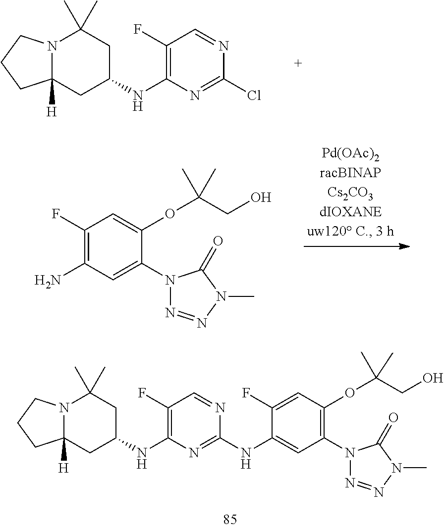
C12([H])N(CCC1)C(C)(C)CC(NC1=C(F)C=NC(Cl)=N1)C2.C1(N2N=NN(C)C2=O)=CC(N)=C(F)C=C1OC(C)(C)CO.C12([H])N(CCC1)C(C)(C)CC(NC1=C(F)C=NC(NC3=CC(N4N=NN(C)C4=O)=C(OC(C)(C)CO)C=C3F)=N1)C2
